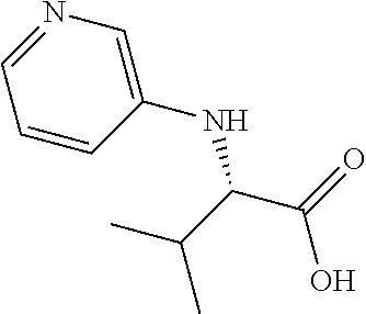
C(C(C(=O)O)NC1=CN=CC=C1)(C)C
